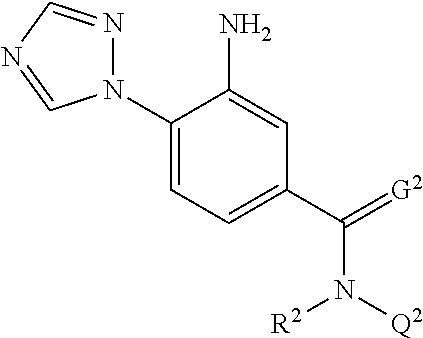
N1(C2=CC=C(C(=[G2])N([Q2])[R2])C=C2N)N=CN=C1
